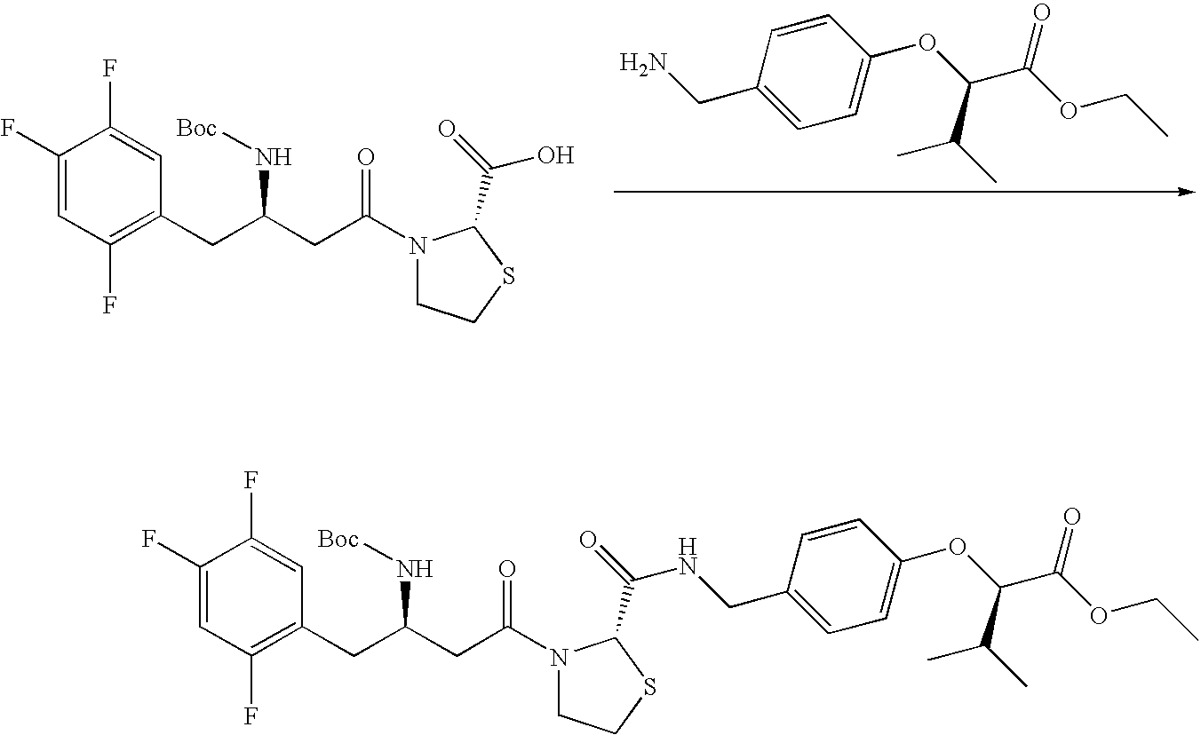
C(C1=CC=C(OC(C(OCC)=O)C(C)C)C=C1)N.C1(F)=CC(F)=C(CC(CC(=O)N2CCSC2C(=O)O)N[Boc])C=C1F.C1(F)=CC(F)=C(CC(CC(=O)N2CCSC2C(=O)NCC2=CC=C(OC(C(OCC)=O)C(C)C)C=C2)N[Boc])C=C1F
